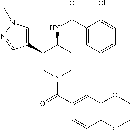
C1(C2CN(C(C3=CC(OC)=C(OC)C=C3)=O)CCC2NC(=O)C2=CC=CC=C2Cl)=CN(C)N=C1
